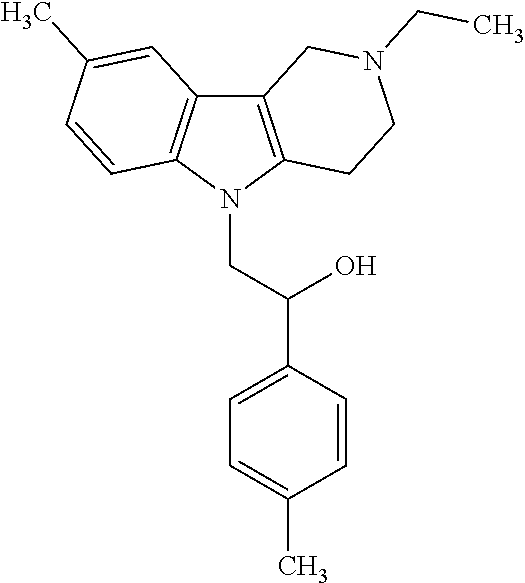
C12=C(N(CC(C3=CC=C(C)C=C3)O)C3=C1C=C(C)C=C3)CCN(CC)C2
